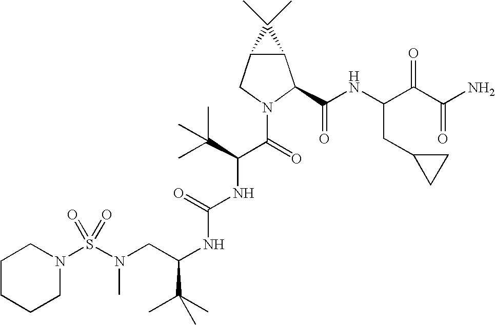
S(N(CC(NC(NC(C(N1C(C(NC(C(C(N)=O)=O)CC2CC2)=O)C2C(C1)C2(C)C)=O)C(C)(C)C)=O)C(C)(C)C)C)(=O)(=O)N1CCCCC1
